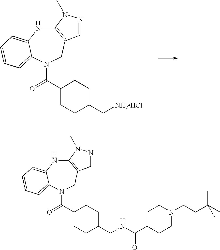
C12=C(CN(C(=O)C3CCC(C[NH2HCl])CC3)C3=CC=CC=C3N1)C=NN2C.C12=C(CN(C(=O)C3CCC(CNC(C4CCN(CCC(C)(C)C)CC4)=O)CC3)C3=CC=CC=C3N1)C=NN2C
